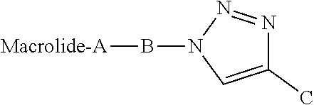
C1(C)=CN(B[Macrolide-A])N=N1
